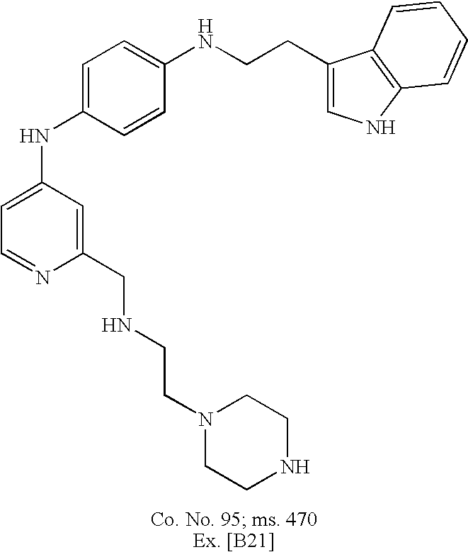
C1=C(NC2=CC=C(NCCC3=CNC4=C3C=CC=C4)C=C2)C=C(CNCCN2CCNCC2)N=C1
